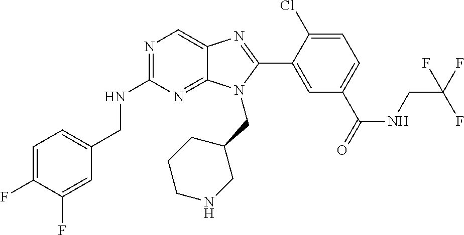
C1=C(F)C(F)=CC(CNC2=NC=C3C(=N2)N(CC2CCCNC2)C(C2=CC(C(NCC(F)(F)F)=O)=CC=C2Cl)=N3)=C1
